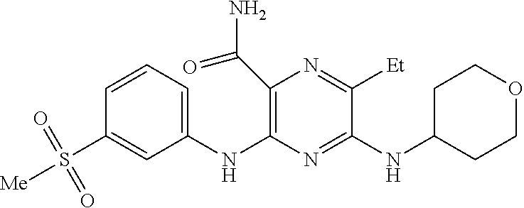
C1(S([Me])(=O)=O)=CC(NC2=C(C(N)=O)N=C([Et])C(NC3CCOCC3)=N2)=CC=C1
